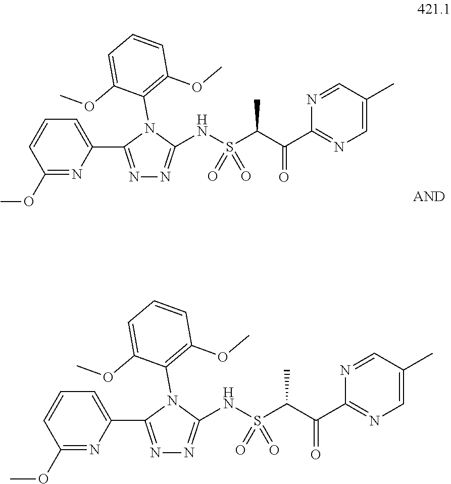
N1=C(OC)C=CC=C1C1=NN=C(NS(C(C(C2=NC=C(C)C=N2)=O)C)(=O)=O)N1C1=C(OC)C=CC=C1OC.C1(OC)=NC(C2=NN=C(NS(C(C(C3=NC=C(C)C=N3)=O)C)(=O)=O)N2C2=C(OC)C=CC=C2OC)=CC=C1
